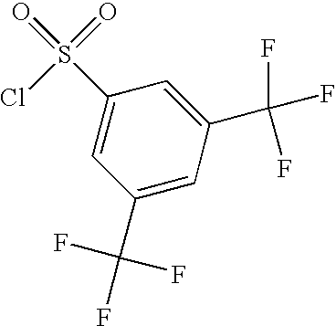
C1=C(S(=O)(=O)Cl)C=C(C(F)(F)F)C=C1C(F)(F)F
